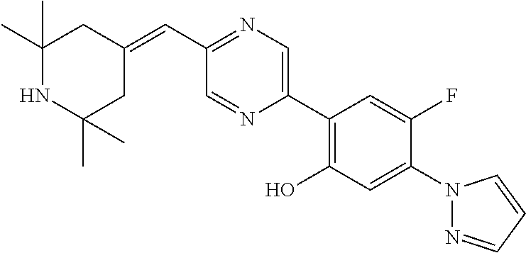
C(C1=NC=C(C2=C(O)C=C(N3N=CC=C3)C(F)=C2)N=C1)=C1CC(C)(C)NC(C)(C)C1
